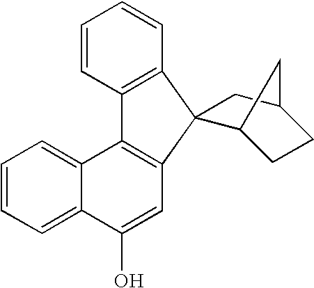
C1=CC2=C(C=C1)C1(C3=C2C2=CC=CC=C2C(O)=C3)C2CCC(C1)C2
